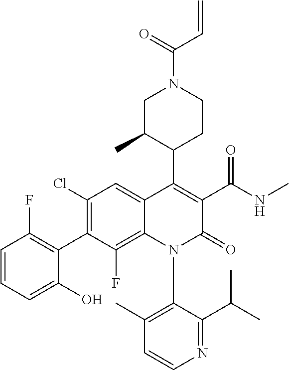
C1=CC=C(O)C(C2=C(Cl)C=C3C(=C2F)N(C2=C(C)C=CN=C2C(C)C)C(=O)C(C(NC)=O)=C3C2CCN(C(=O)C=C)CC2C)=C1F
